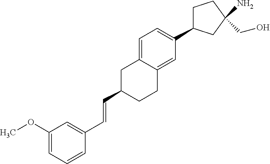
C1(C=CC2=CC(OC)=CC=C2)CCC2=CC(C3CCC(N)(CO)C3)=CC=C2C1
